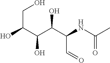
OC(C(C(C(NC(C)=O)C=O)O)O)CO
